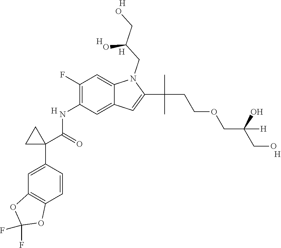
C1=CC(C2(C(NC3=C(F)C=C4C(=C3)C=C(C(C)(CCOCC(CO)(O)[H])C)N4CC(CO)O)=O)CC2)=CC2=C1OC(F)(F)O2.[H].[H].[H].[H].[H]
